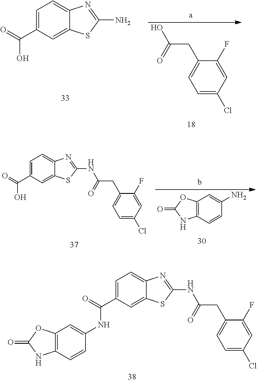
C1=C(C(=O)O)C=C2C(=C1)N=C(N)S2.C1=C(Cl)C=C(F)C(CC(O)=O)=C1.C12=C(C=CC(N)=C1)NC(=O)O2.C1=C(C(=O)O)C=C2C(=C1)N=C(NC(=O)CC1=CC=C(Cl)C=C1F)S2.C1=C(C(=O)NC2=CC3=C(C=C2)NC(=O)O3)C=C2C(=C1)N=C(NC(=O)CC1=CC=C(Cl)C=C1F)S2
